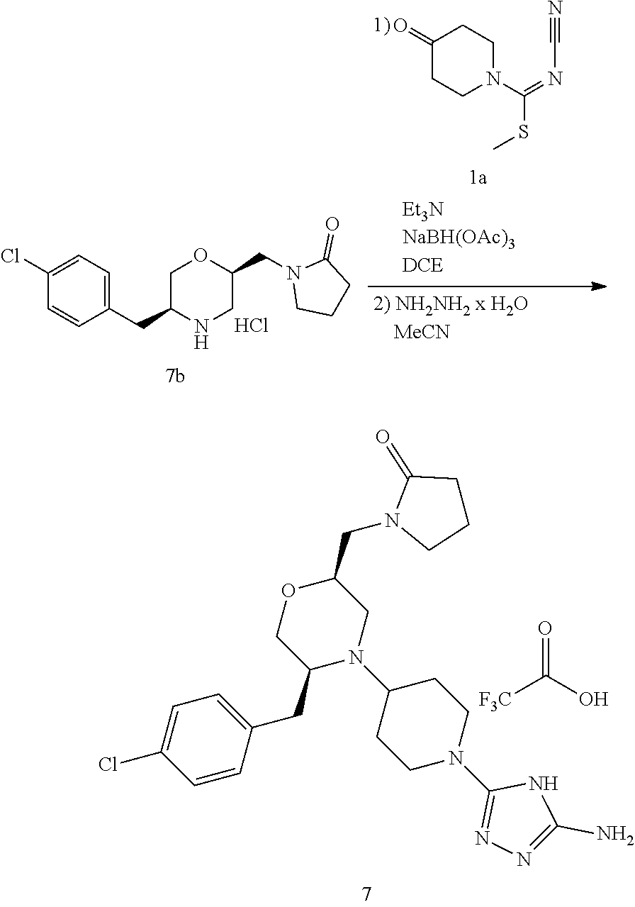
C1(CN2CCCC2=O)OCC(CC2=CC=C(Cl)C=C2)N(C2CCN(C3=NN=C(N)N3)CC2)C1.[F3C]C(O)=O.C1(=O)CCN(C(=NC#N)SC)CC1.Cl.C1(Cl)=CC=C(CC2NCC(CN3CCCC3=O)OC2)C=C1
